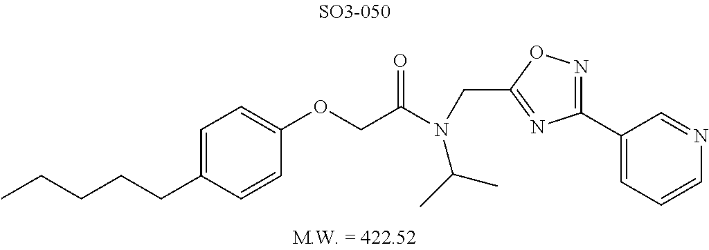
C1(OCC(N(C(C)C)CC2=NC(C3=CC=CN=C3)=NO2)=O)=CC=C(CCCCC)C=C1
